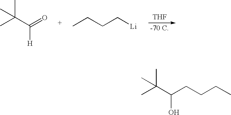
[THF].CC(C([H])=O)(C)C.CCCC[Li].CC(C(O)CCCC)(C)C
